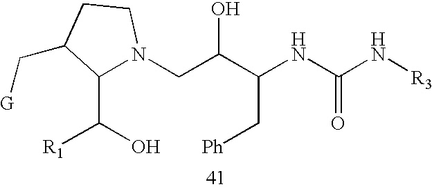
C1(C(O)[R1])N(CC(C(NC(N[R3])=O)C[Ph])O)CCC1C[G]
